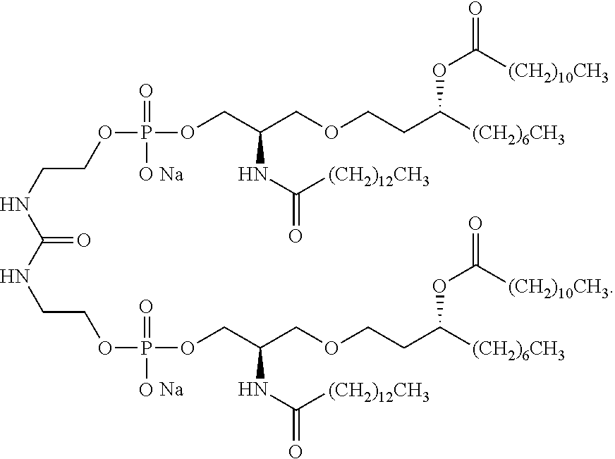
O(P(OCC(COCCC([(CH2)6CH3])OC([(CH2)10CH3])=O)NC([(CH2)12CH3])=O)(=O)O)CCNC(NCCOP(OCC(COCCC([(CH2)6CH3])OC([(CH2)10CH3])=O)NC([(CH2)12CH3])=O)(=O)O)=O.[Na].[Na]
